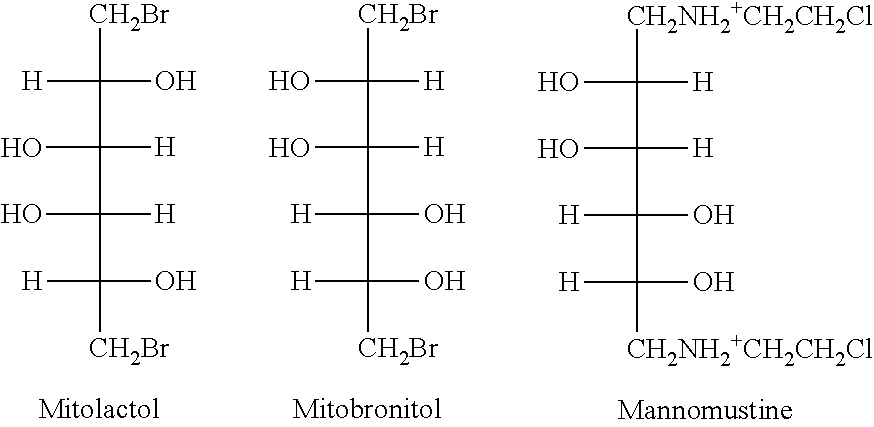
[CH2Br]C(O)([H])C([H])(O)C([H])(O)C([CH2Br])(O)[H].[CH2Br]C([H])(O)C([H])(O)C(O)([H])C([CH2Br])(O)[H].[CH2NH2+CH2CH2Cl]C([H])(O)C([H])(O)C(O)([H])C([CH2NH2+CH2CH2Cl])(O)[H]
